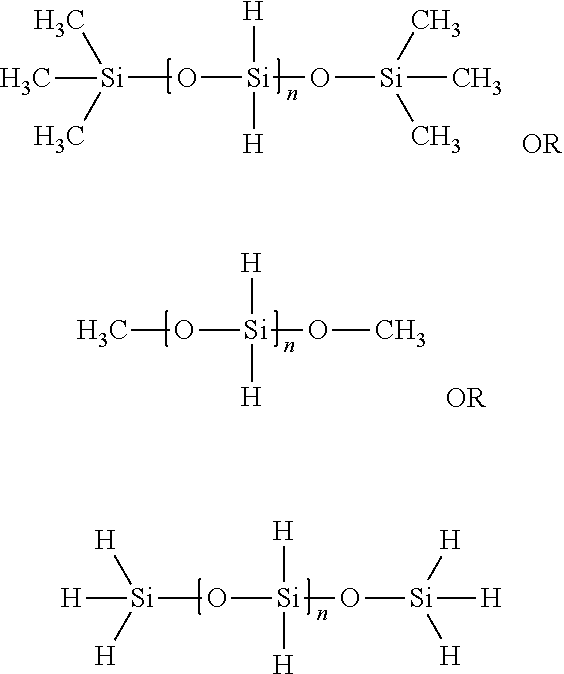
[Si](O[Si](O[Si]([H])([H])[H])([H])[H])([H])([H])[H].[Si](O[Si](O[Si](C)(C)C)([H])[H])(C)(C)C.CO[Si](OC)([H])[H]
